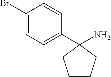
C1(Br)=CC=C(C2(N)CCCC2)C=C1
